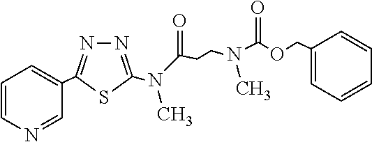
N1=C(N(C(CCN(C(OCC2=CC=CC=C2)=O)C)=O)C)SC(C2=CC=CN=C2)=N1
